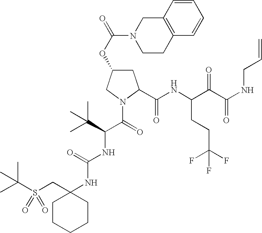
C(=O)(N1C(C(NC(C(C(NCC=C)=O)=O)CCC(F)(F)F)=O)CC(OC(=O)N2CCC3=C(C2)C=CC=C3)C1)C(C(C)(C)C)NC(NC1(CS(C(C)(C)C)(=O)=O)CCCCC1)=O
